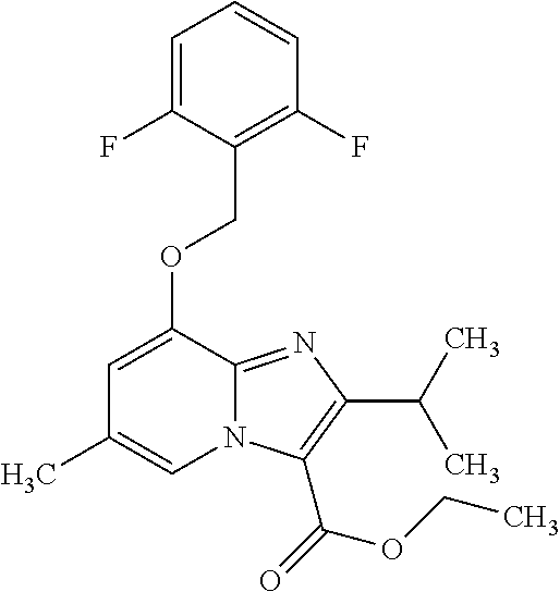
O(C1=CC(C)=CN2C1=NC(C(C)C)=C2C(=O)OCC)CC1=C(F)C=CC=C1F
